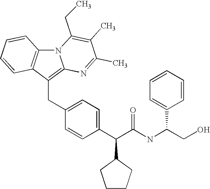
N12C3=C(C(CC4=CC=C(C(C(NC(CO)C5=CC=CC=C5)=O)C5CCCC5)C=C4)=C1N=C(C)C(C)=C2CC)C=CC=C3
